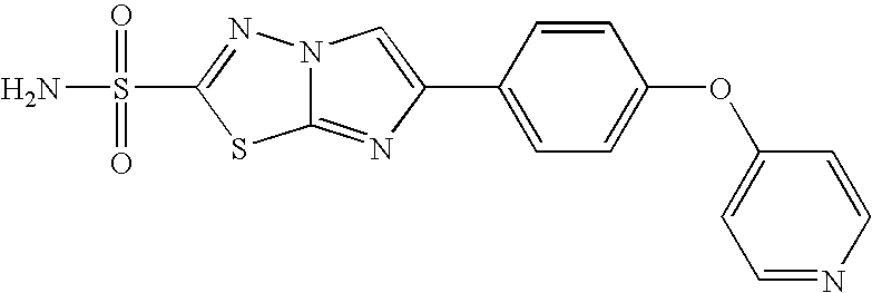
C12=NC(C3=CC=C(OC4=CC=NC=C4)C=C3)=CN1N=C(S(N)(=O)=O)S2
